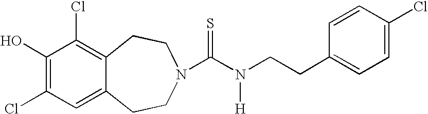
C1(O)=C(Cl)C=C2C(=C1Cl)CCN(C(N([H])CCC1=CC=C(Cl)C=C1)=S)CC2
